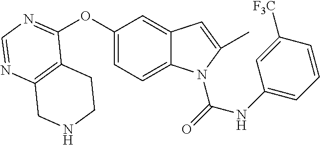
C12=C(N=CN=C1OC1=CC=C3C(=C1)C=C(C)N3C(=O)NC1=CC=CC([F3C])=C1)CNCC2
